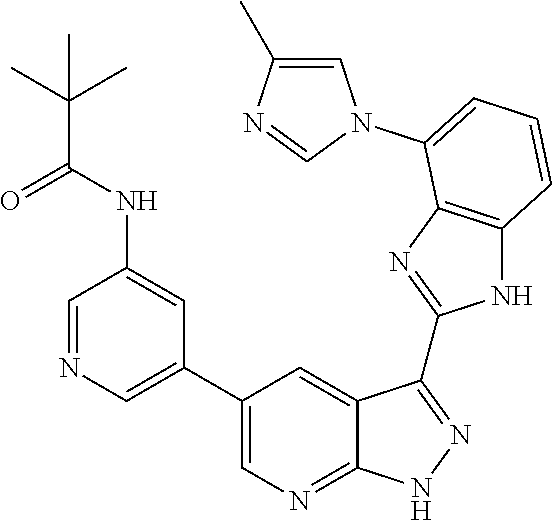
C1=C(C)N=CN1C1=CC=CC2=C1N=C(C1=NNC3=NC=C(C4=CN=CC(NC(C(C)(C)C)=O)=C4)C=C31)N2
